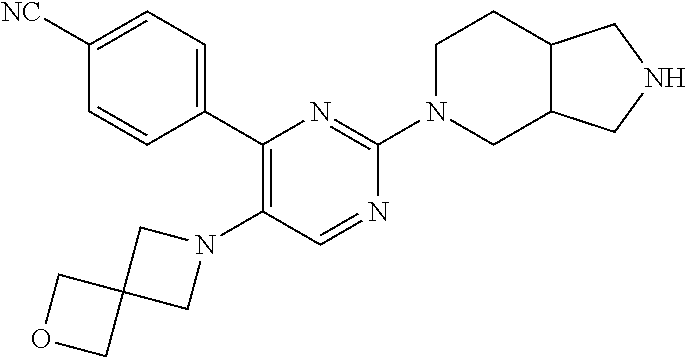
C1(C2=CC=C([NC])C=C2)=C(N2CC3(C2)COC3)C=NC(N2CC3C(CC2)CNC3)=N1
